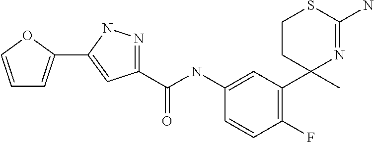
C(NC1=CC(C2(C)N=C(N)SCC2)=C(F)C=C1)(=O)C1=NNC(C2=CC=CO2)=C1
